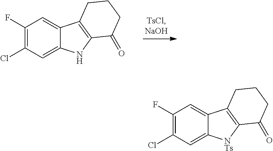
C1(F)=C(Cl)C=C2C(=C1)C1=C(N2)C(=O)CCC1.C1(F)=C(Cl)C=C2C(=C1)C1=C([NTs]2)C(=O)CCC1
